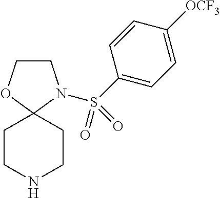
C1COC2(N1S(C1=CC=C([OCF3])C=C1)(=O)=O)CCNCC2
